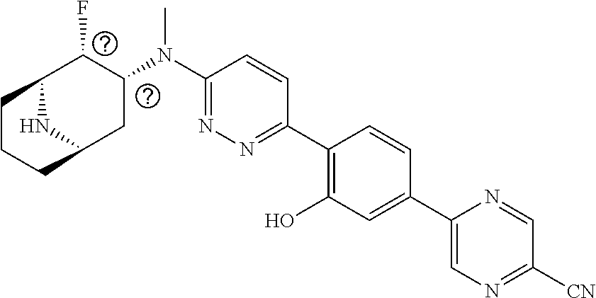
C1(N(C2C(F)C3CCCC(C2)N3)C)=NN=C(C2=C(O)C=C(C3=CN=C([CN])C=N3)C=C2)C=C1
